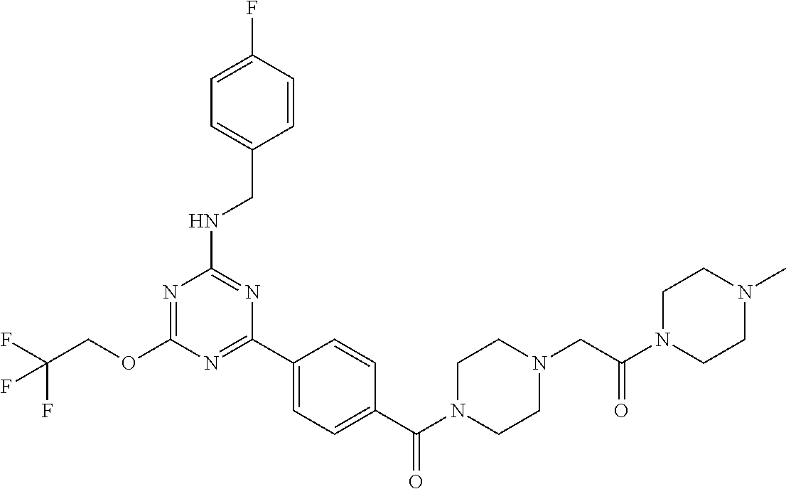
O(C1=NC(NCC2=CC=C(F)C=C2)=NC(C2=CC=C(C(N3CCN(CC(N4CCN(C)CC4)=O)CC3)=O)C=C2)=N1)CC(F)(F)F
